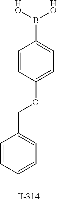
C1=CC(OCC2=CC=CC=C2)=CC=C1B([HO])[HO]
